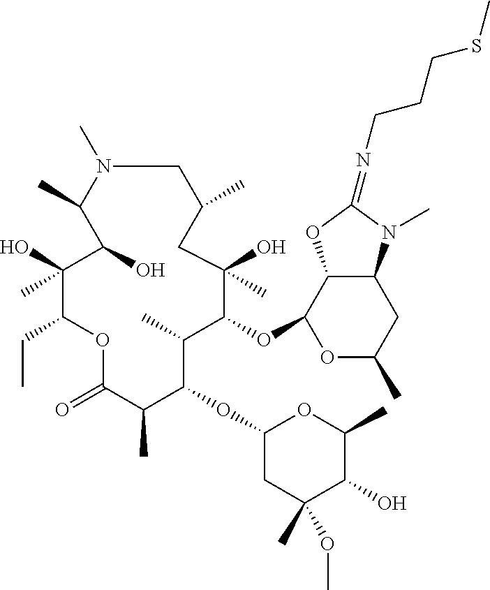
C1N(C)C(C)C(O)C(O)(C)C(CC)OC(=O)C(C)C(OC2CC(C)(OC)C(O)C(C)O2)C(C)C(OC2C3C(CC(C)O2)N(C)C(=NCCCSC)O3)C(C)(O)CC1C
